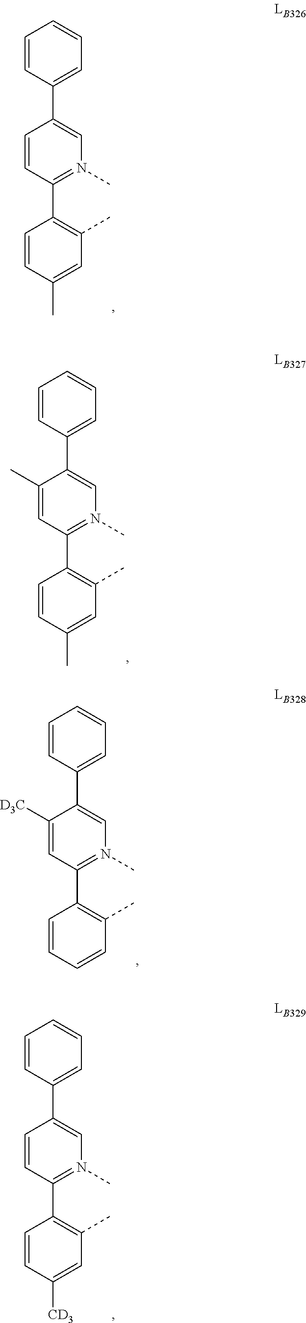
C1(C2=CN(C)=C(C3=C(C)C=C(C)C=C3)C=C2)=CC=CC=C1.C1(C2=CN(C)=C(C3=C(C)C=C(C)C=C3)C=C2C)=CC=CC=C1.C1(C2=CN(C)=C(C3=C(C)C=CC=C3)C=C2[D3C])=CC=CC=C1.C1(C2=CN(C)=C(C3=C(C)C=C([CD3])C=C3)C=C2)=CC=CC=C1
